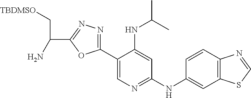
C1(C2=NN=C(C(C[TBDMSO])N)O2)=CN=C(NC2=CC3=C(C=C2)N=CS3)C=C1NC(C)C
